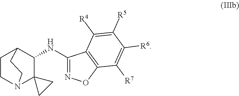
C1CN2C3(C(NC4=NOC5=C4C([R4])=C([R5])C([R6])=C5[R7])C1CC2)CC3
